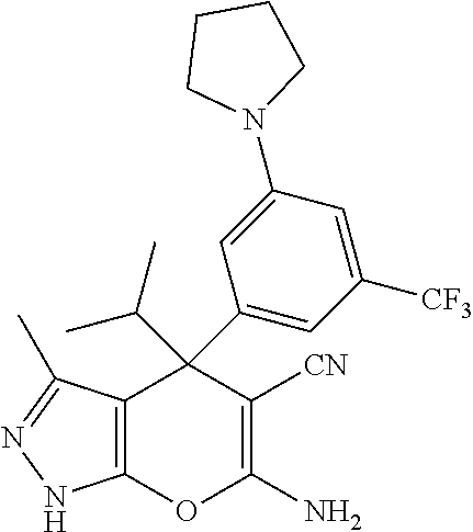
C12=C(OC(N)=C([CN])C1(C1=CC([CF3])=CC(N3CCCC3)=C1)C(C)C)NN=C2C
